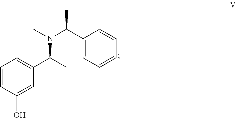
C1=CC(O)=CC(C(C)N(C(C2=CC=CC=C2)C)C)=C1
